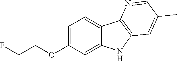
C1=C(OCCF)C=C2C(=C1)C1=C(N2)C=C(C)C=N1
